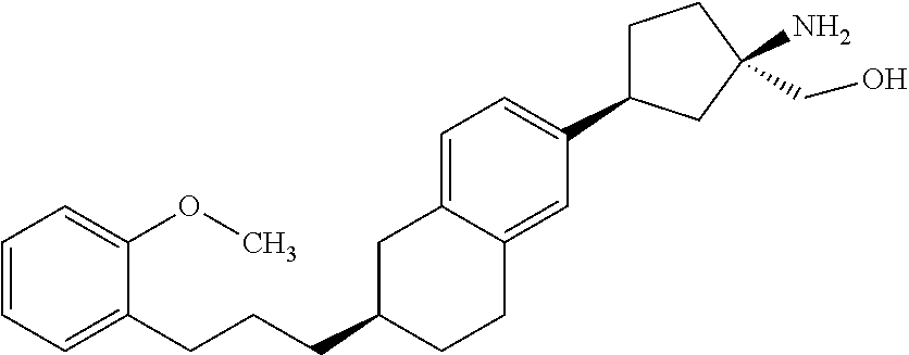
C(C1CCC2=CC(C3CCC(N)(CO)C3)=CC=C2C1)CCC1=CC=CC=C1OC
